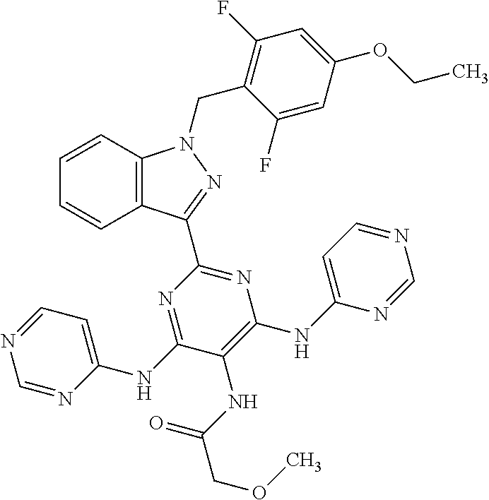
C1=CC2=C(C=C1)C(C1=NC(NC3=CC=NC=N3)=C(NC(COC)=O)C(NC3=CC=NC=N3)=N1)=NN2CC1=C(F)C=C(OCC)C=C1F
